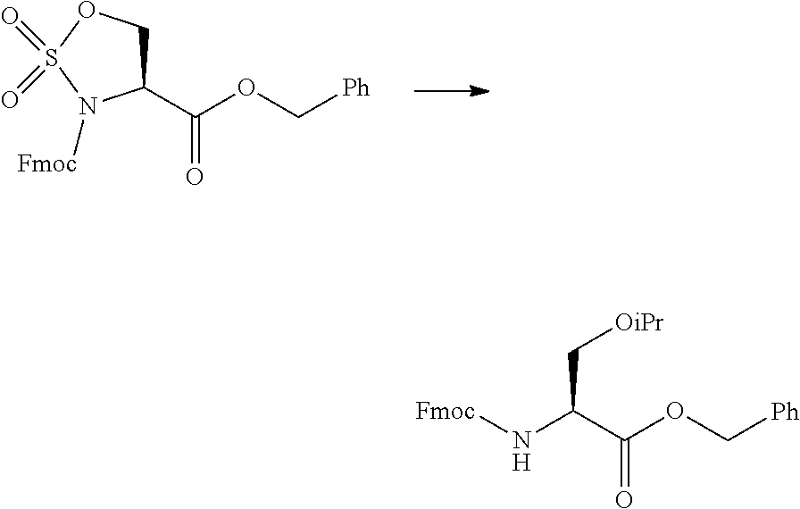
C1(C(OC[Ph])=O)COS(=O)(=O)N1[Fmoc].C(C[OiPr])(C(OC[Ph])=O)N[Fmoc]
